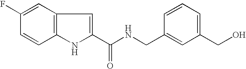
C1=C(F)C=CC2=C1C=C(C(NCC1=CC(CO)=CC=C1)=O)N2
